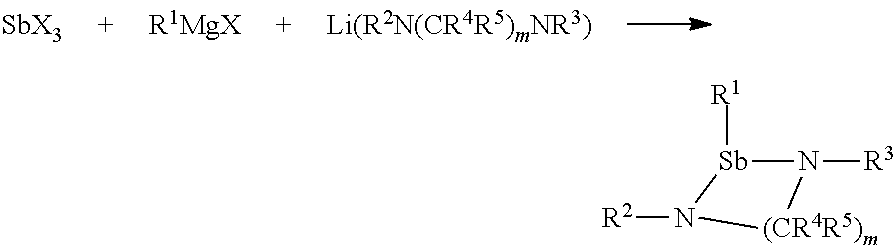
[SbX3].[R1MgX].[Sb]1([R1])N([R3])[(CR4R5)m]N1[R2]
